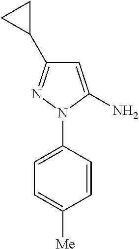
C1=CC(N2N=C(C3CC3)C=C2N)=CC=C1[Me]
